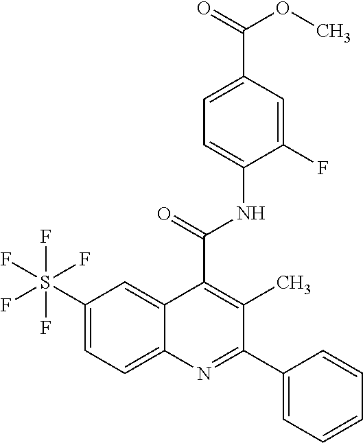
C1(F)=CC(C(=O)OC)=CC=C1NC(=O)C1=C(C)C(C2=CC=CC=C2)=NC2=CC=C(S(F)(F)(F)(F)F)C=C21
